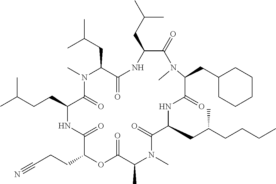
C1(CC(C)C)C(=O)N(C)C(CC2CCCCC2)C(=O)NC(CC(CCCC)C)C(=O)N(C)C(C)C(=O)OC(CCC#N)C(=O)NC(CCC(C)C)C(=O)N(C)C(CC(C)C)C(=O)N1
